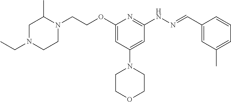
O(C1=CC(N2CCOCC2)=CC(NN=CC2=CC(C)=CC=C2)=N1)CCN1C(C)CN(CC)CC1
